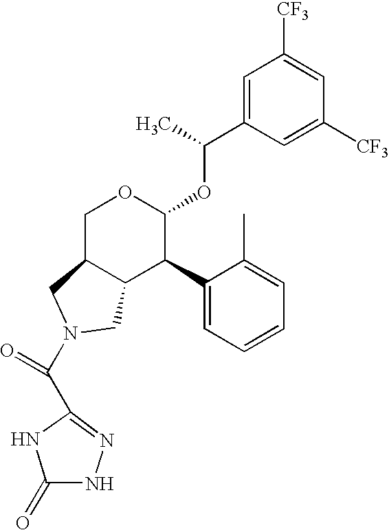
C1=C(C(C)OC2OCC3C(C2C2=CC=CC=C2C)CN(C(C2=NNC(=O)N2)=O)C3)C=C([CF3])C=C1[CF3]
